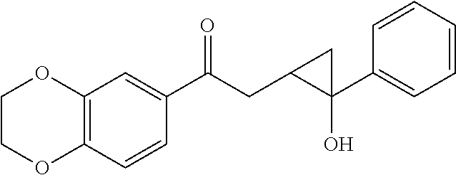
C1COC2=C(O1)C=C(C(CC1C(O)(C3=CC=CC=C3)C1)=O)C=C2
